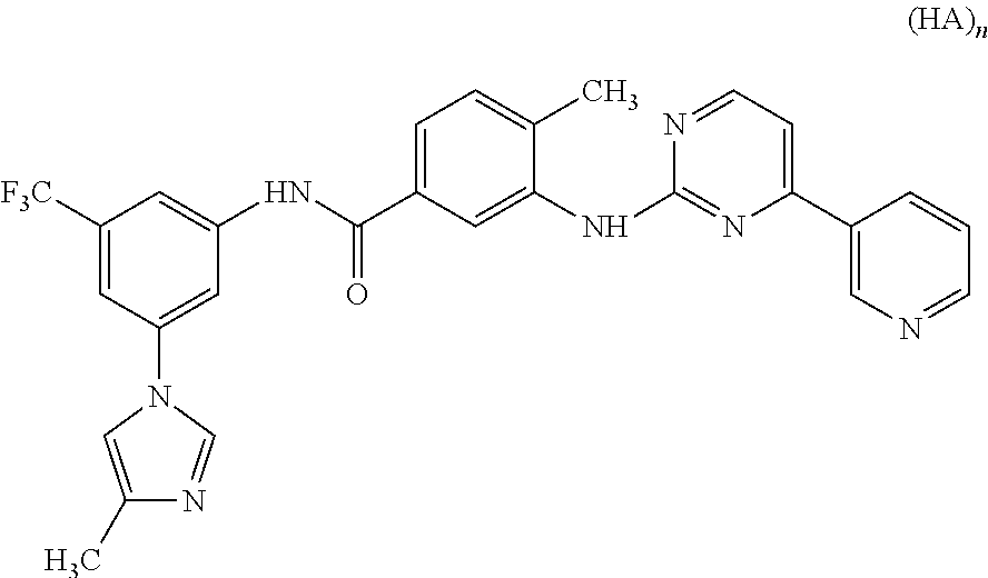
C1([F3C])=CC(N2C=C(C)N=C2)=CC(NC(C2=CC=C(C)C(NC3=NC(C4=CN=CC=C4)=CC=N3)=C2)=O)=C1
